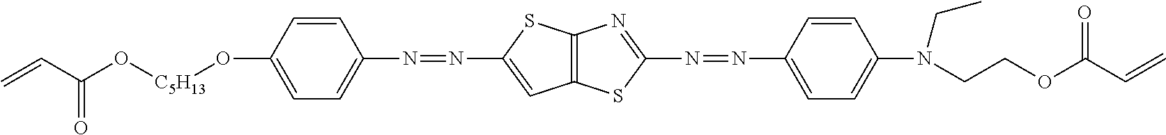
C=CC(O[C5H13]OC1=CC=C(N=NC2=CC3=C(S2)N=C(N=NC2=CC=C(N(CC)CCOC(C=C)=O)C=C2)S3)C=C1)=O
